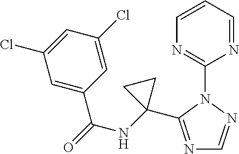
C1(N2C(C3(NC(=O)C4=CC(Cl)=CC(Cl)=C4)CC3)=NC=N2)=NC=CC=N1
